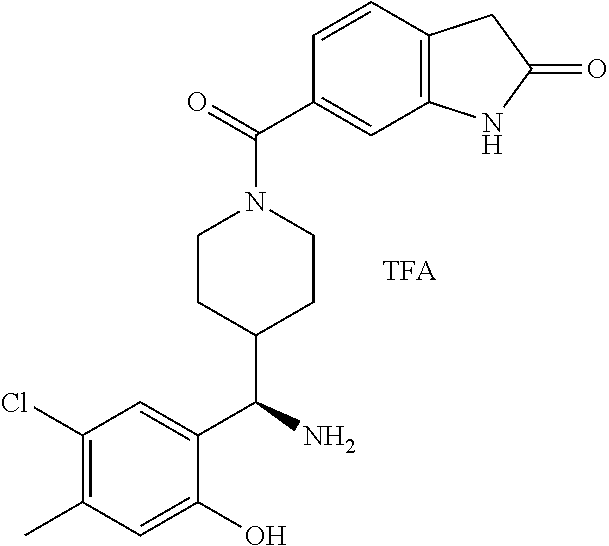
C1(Cl)=C(C)C=C(O)C(C(N)C2CCN(C(=O)C3=CC4=C(C=C3)CC(=O)N4)CC2)=C1
